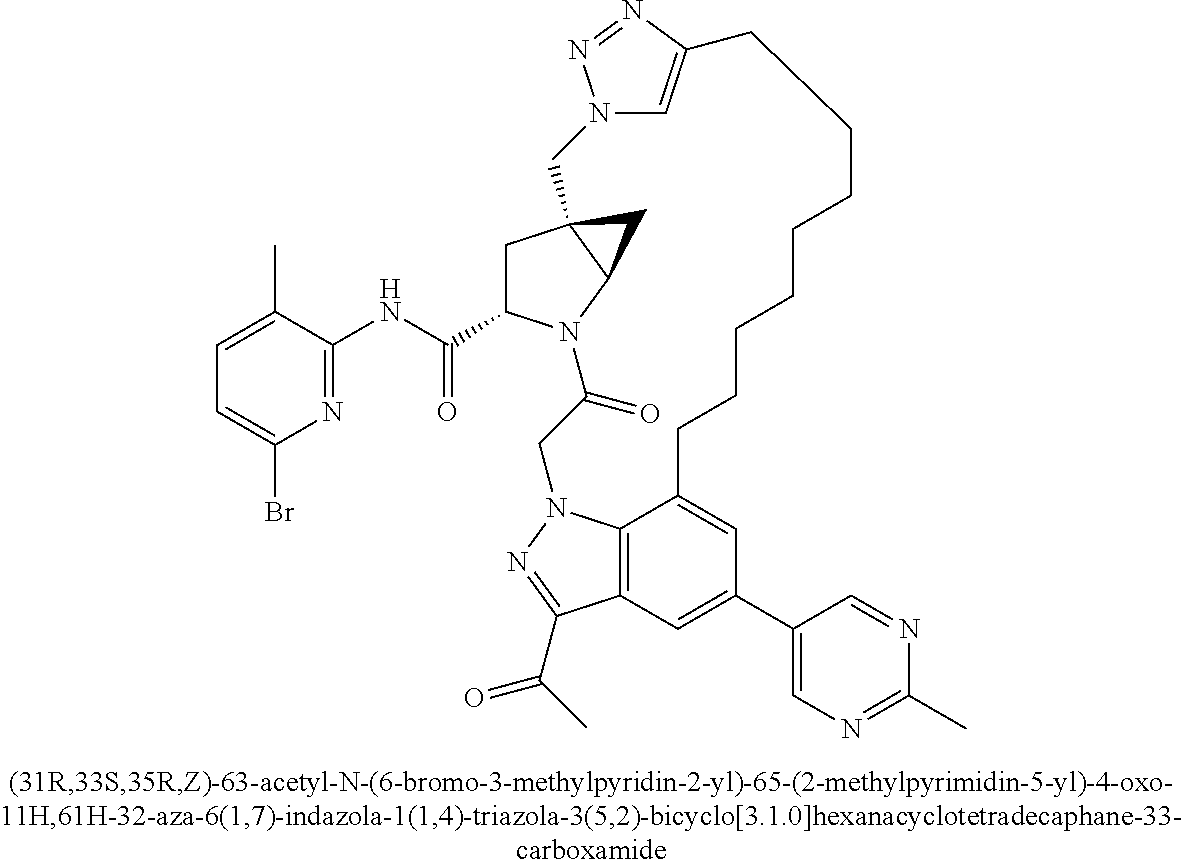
C12=C3C=C(C4=CN=C(C)N=C4)C=C1CCCCCCCCC1=CN(CC45CC(C(NC6=NC(Br)=CC=C6C)=O)N(C(=O)CN2N=C3C(=O)C)C4C5)N=N1
